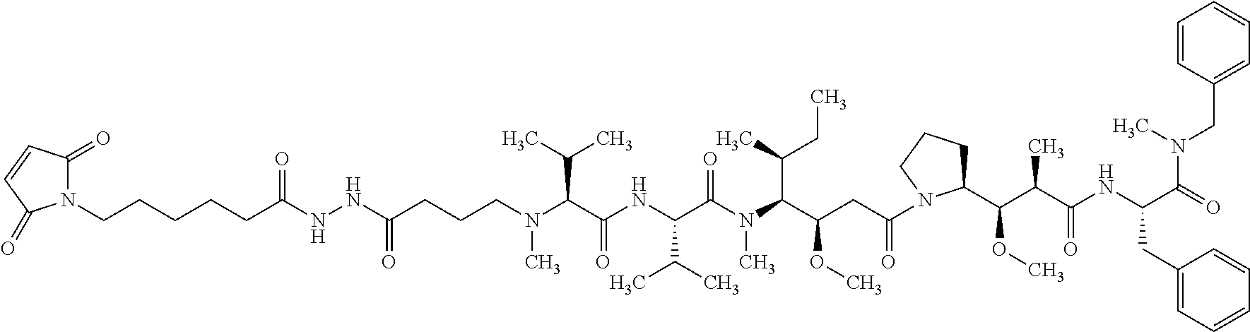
C(CCCN(C(C(NC(C(N(C(C(CC(=O)N1C(C(C(C(NC(CC2=CC=CC=C2)C(N(CC2=CC=CC=C2)C)=O)=O)C)OC)CCC1)OC)C(C)CC)C)=O)C(C)C)=O)C(C)C)C)(NNC(CCCCCN1C(=O)C=CC1=O)=O)=O
